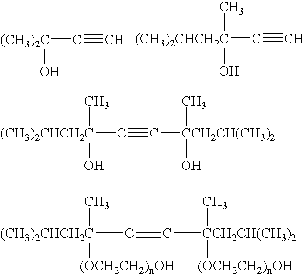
[(CH3)2C](C#C)O.[(CH3)2CHCH2C](C#C)(O)C.[(CH3)2CHCH2C](C#C[CCH2CH(CH3)2](C)O)(O)C.[(CH3)2CHCH2C](C#C[CCH2CH(CH3)2](C)[(OCH2CH2)nOH])([(OCH2CH2)nOH])C
